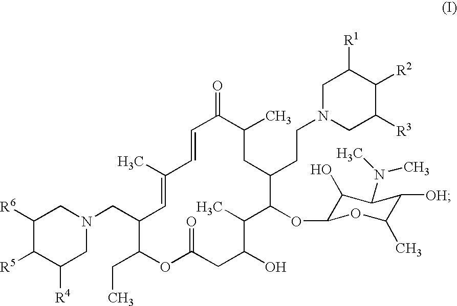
C1N(CCC2C(OC3C(O)C(N(C)C)C([OH])C(C)O3)C(C)C(O)CC(=O)OC(CC)C(CN3CC([R6])C([R5])C([R4])C3)C=C(C)C=CC(=O)C(C)C2)CC([R3])C([R2])C1[R1]
